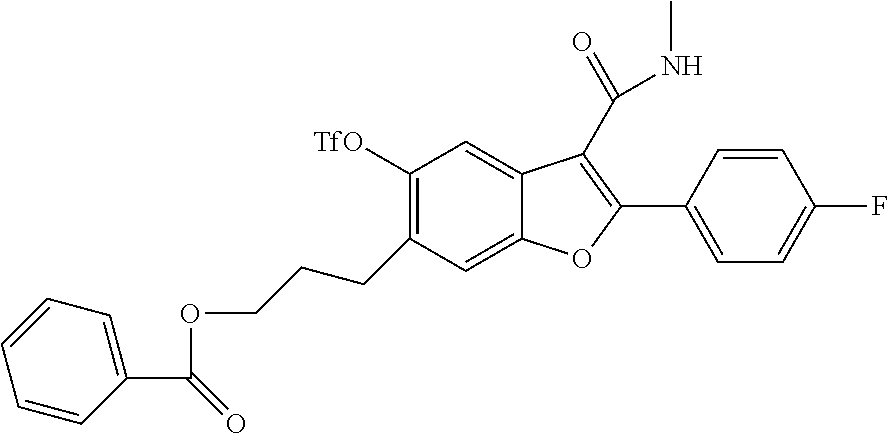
C1([TfO])=C(CCCOC(C2=CC=CC=C2)=O)C=C2C(=C1)C(C(=O)NC)=C(C1=CC=C(F)C=C1)O2
